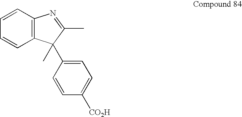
C1=CC2=C(C=C1)C(C1=CC=C([CO2H])C=C1)(C)C(C)=N2
